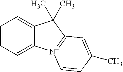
C1=CC=C2C(=C1)C(C)(C)C1=[N+]2C=CC(C)=C1
